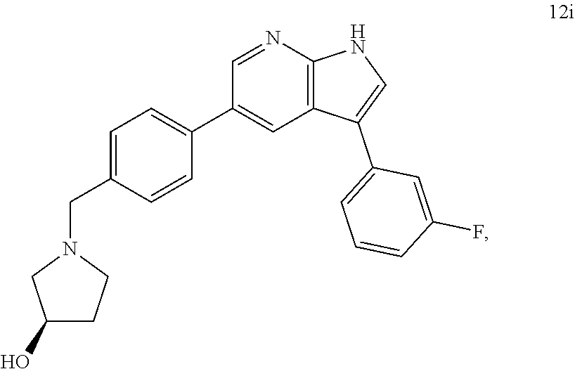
C12=C(N=CC(C3=CC=C(CN4CC(O)CC4)C=C3)=C1)NC=C2C1=CC=CC(F)=C1
